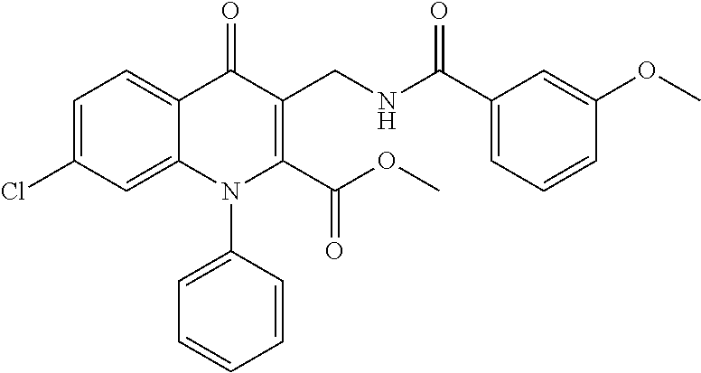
C1=C(Cl)C=C2C(=C1)C(=O)C(CNC(C1=CC=CC(OC)=C1)=O)=C(C(OC)=O)N2C1=CC=CC=C1
